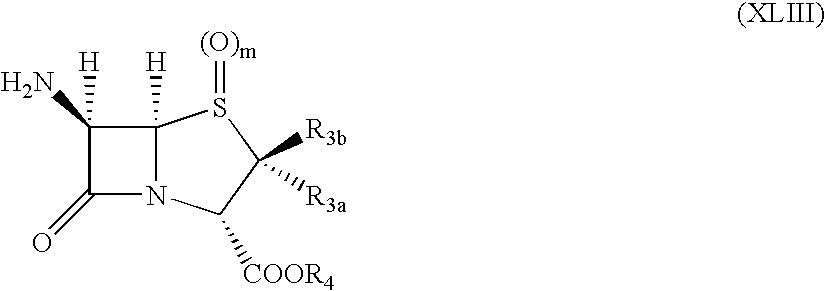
C12([H])N(C([COOR4])C([R3b])([R3a])S1=[(O)m])C(=O)C2(N)[H]
